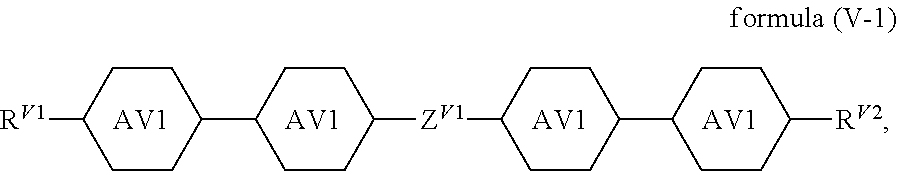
[AV1].[AV1].[AV1].[AV1].C1CC([RV1])CCC1C1CCC([ZV1]C2CCC(C3CCC([RV2])CC3)CC2)CC1
